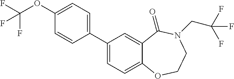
C1=C(C2=CC=C(OC(F)(F)F)C=C2)C=C2C(=C1)OCCN(CC(F)(F)F)C2=O
